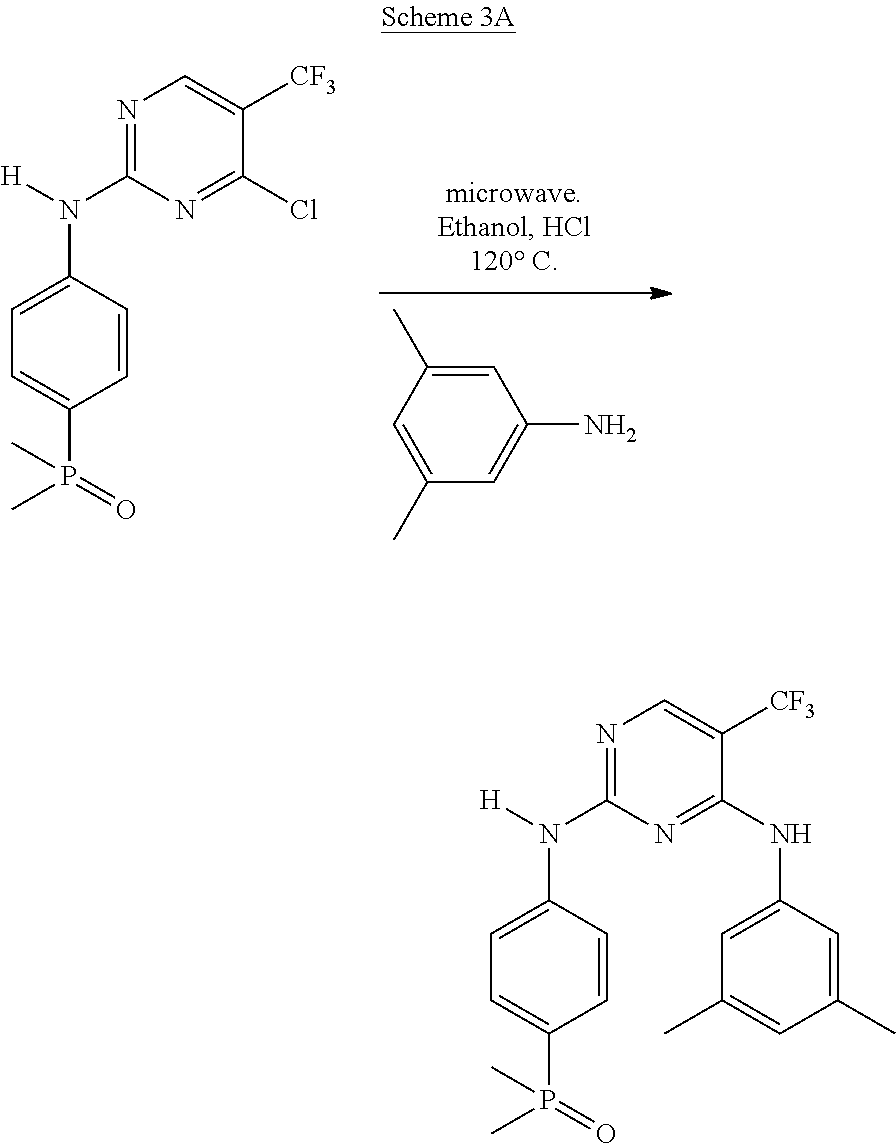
N1=C(N([H])C2=CC=C(P(C)(=O)C)C=C2)N=C(NC2=CC(C)=CC(C)=C2)C([CF3])=C1.N1=C(N([H])C2=CC=C(P(C)(=O)C)C=C2)N=C(Cl)C([CF3])=C1.C1=C(C)C=C(C)C=C1N
